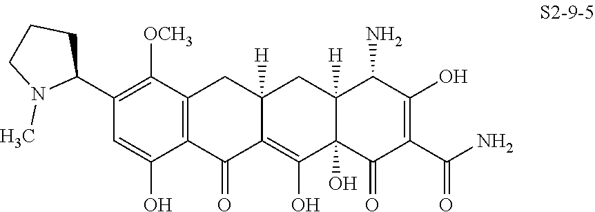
C1(C2CCCN2C)=C([OCH3])C2=C(C(O)=C1)C(=O)C1=C(O)C3(O)C([H])(CC1([H])C2)C(N)C(O)=C(C(N)=O)C3=O
